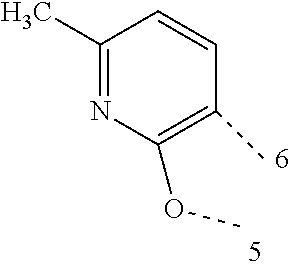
C1(C)=NC(OC)=C(C)C=C1
